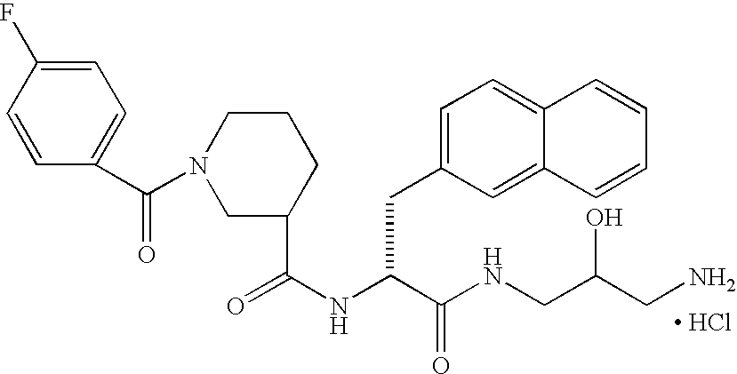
[ HCl].C1(C(NC(C(NCC(CN)O)=O)CC2=CC=C3C(=C2)C=CC=C3)=O)CCCN(C(C2=CC=C(F)C=C2)=O)C1
